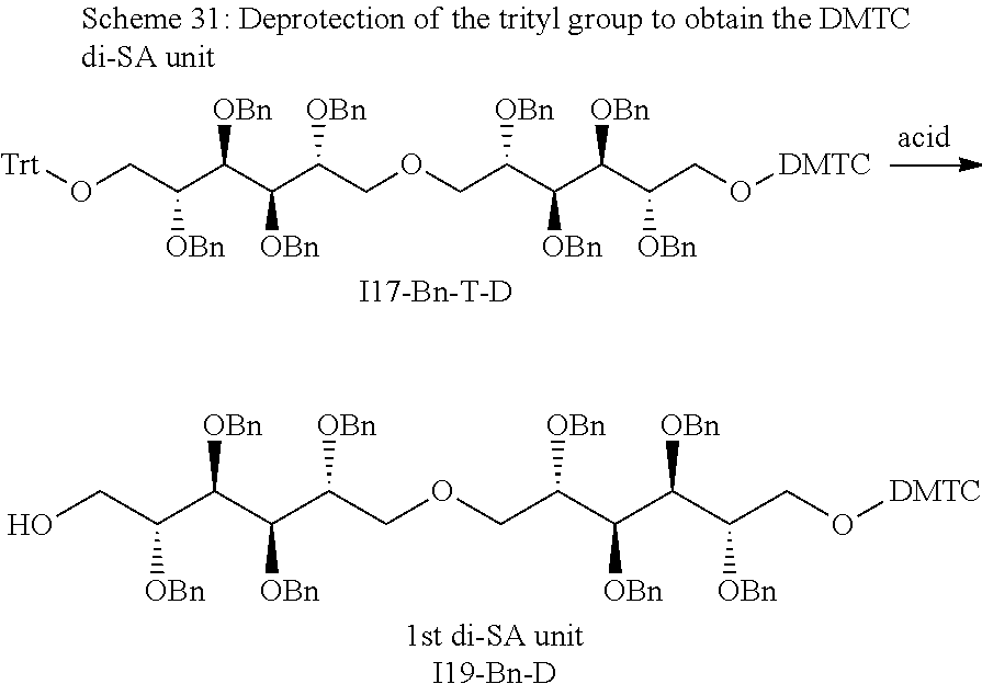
[1st di-SA unitI19-Bn-D].[OBn]C(C(C(COCC(C(C([OBn])C(CO[DMTC])[OBn])[OBn])[OBn])[OBn])[OBn])C(CO)[OBn].[I17-Bn-T-D].[OBn]C(C(C(COCC(C(C([OBn])C(CO[DMTC])[OBn])[OBn])[OBn])[OBn])[OBn])C(CO[Trt])[OBn]
